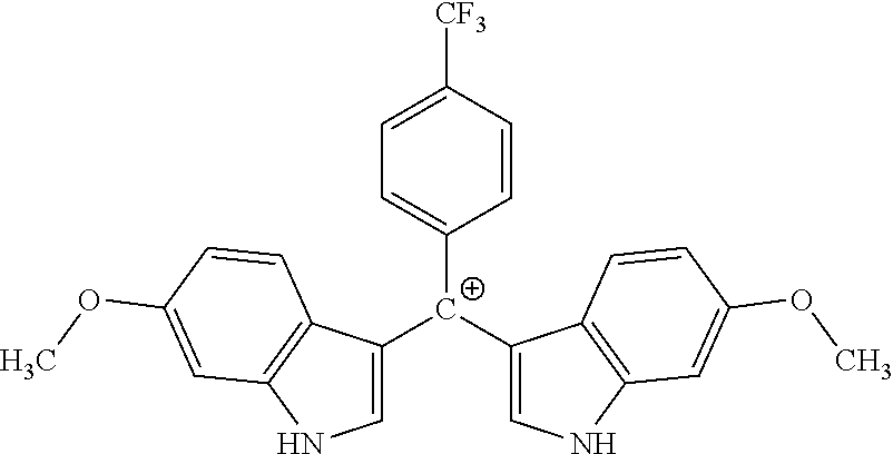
C1([C+](C2=CNC3=C2C=CC(OC)=C3)C2=CNC3=C2C=CC(OC)=C3)=CC=C([CF3])C=C1
